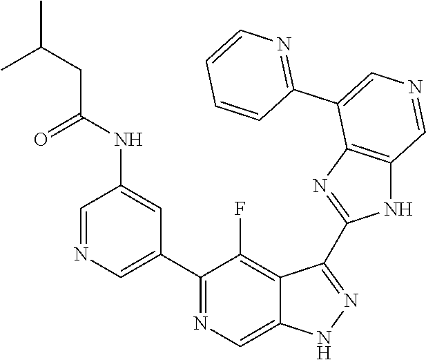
C1(C2=CN=CC(NC(CC(C)C)=O)=C2)=NC=C2C(=C1F)C(C1=NC3=C(N1)C=NC=C3C1=NC=CC=C1)=NN2
